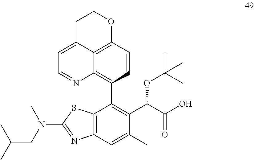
C12=C(C=C(C)C(C(C(O)=O)OC(C)(C)C)=C1C1=C3C4=C(C=C1)OCCC4=CC=N3)N=C(N(CC(C)C)C)S2
